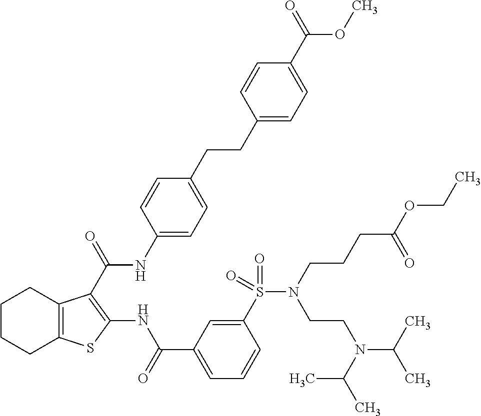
C1CCC2=C(C1)C(C(=O)NC1=CC=C(CCC3=CC=C(C(=O)OC)C=C3)C=C1)=C(NC(C1=CC=CC(S(=O)(=O)N(CCCC(OCC)=O)CCN(C(C)C)C(C)C)=C1)=O)S2
